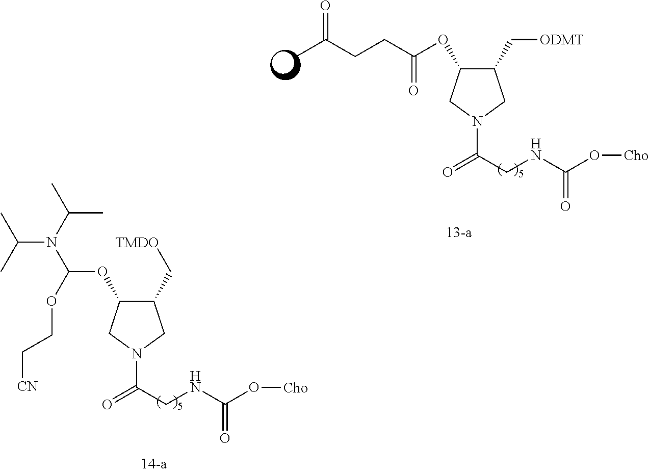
C1(C[ODMT])C(OC(CCC(C)=O)=O)CN(C(CNC(O[Cho])=O)=O)C1.C1(C[TMDO])C(OC(N(C(C)C)C(C)C)OCC[CN])CN(C(CNC(O[Cho])=O)=O)C1
